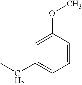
C1=CC(OC)=CC(CC)=C1
